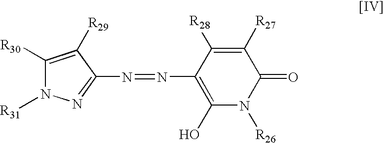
C1([R30])=C([R29])C(N=NC2=C(O)N([R26])C(=O)C([R27])=C2[R28])=NN1[R31]
